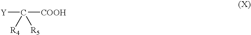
[Y]C([COOH])([R4])[R5]
